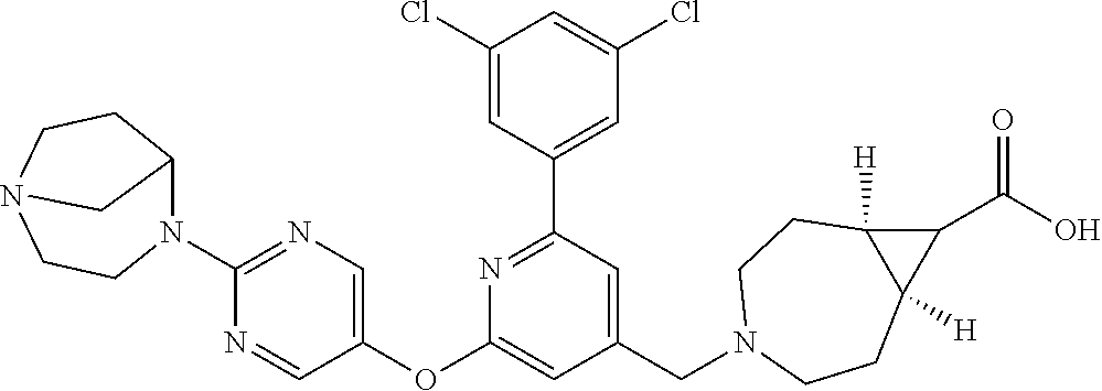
C1(Cl)=CC(C2=NC(OC3=CN=C(N4C5CCN(CC4)C5)N=C3)=CC(CN3CCC4([H])C([H])(CC3)C4C(O)=O)=C2)=CC(Cl)=C1
